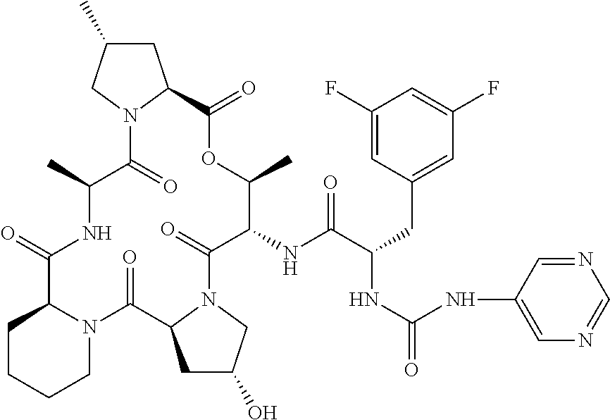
C1CCCN2C1C(=O)NC(C)C(=O)N1C(CC(C)C1)C(=O)OC(C)C(NC(C(CC1=CC(F)=CC(F)=C1)NC(=O)NC1=CN=CN=C1)=O)C(=O)N1C(C2=O)CC(O)C1
